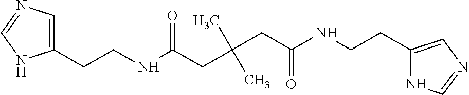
C(CC(NCCC1=CN=CN1)=O)(CC(NCCC1=CN=CN1)=O)(C)C
